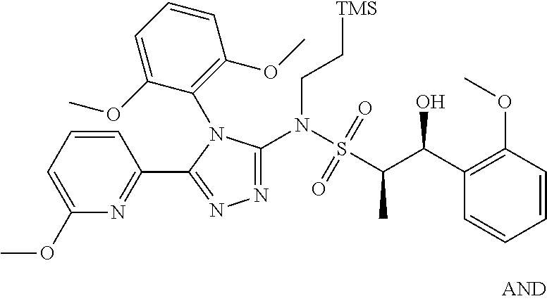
N1=C(N(S(C(C)C(C2=C(OC)C=CC=C2)O)(=O)=O)CC[TMS])N(C2=C(OC)C=CC=C2OC)C(C2=NC(OC)=CC=C2)=N1
